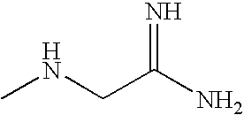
N=C(N)CNC
